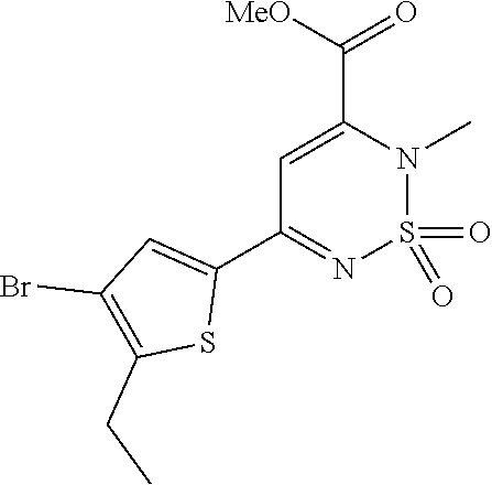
C1=C(C([MeO])=O)N(C)S(=O)(=O)N=C1C1=CC(Br)=C(CC)S1
